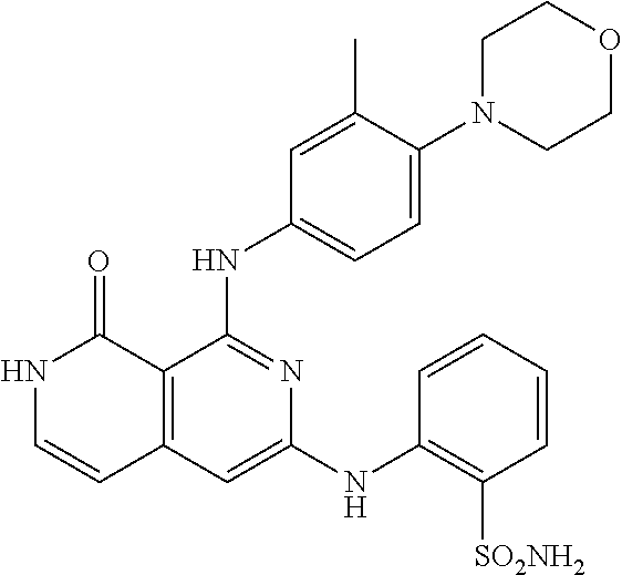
N1C=CC2=C(C1=O)C(NC1=CC=C(N3CCOCC3)C(C)=C1)=NC(NC1=C([SO2NH2])C=CC=C1)=C2
